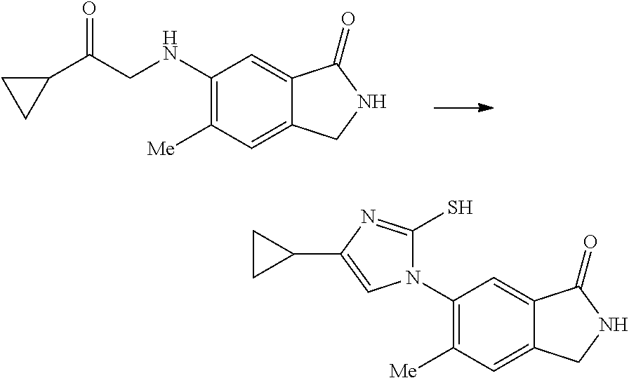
C12=CC(NCC(C3CC3)=O)=C([Me])C=C1CNC2=O.C12=CC(N3C(S)=NC(C4CC4)=C3)=C([Me])C=C1CNC2=O
